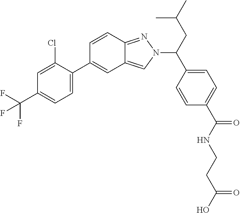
C1=C(C2=CC3=CN(C(CC(C)C)C4=CC=C(C(NCCC(O)=O)=O)C=C4)N=C3C=C2)C(Cl)=CC(C(F)(F)F)=C1
